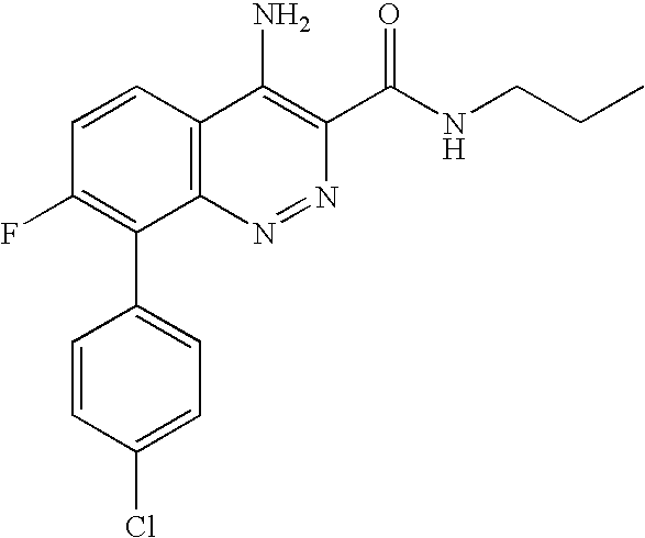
C1=C(Cl)C=CC(C2=C(F)C=CC3=C2N=NC(C(NCCC)=O)=C3N)=C1
